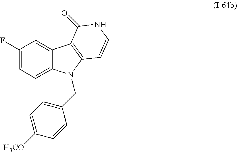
C1(F)=CC=C2C(=C1)C1=C(N2CC2=CC=C([H3CO])C=C2)C=CNC1=O
